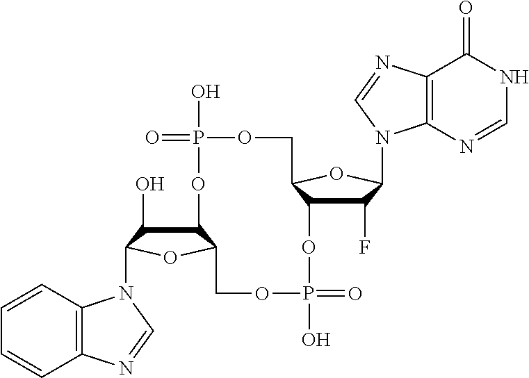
C12C(O)C(N3C4=C(C=CC=C4)N=C3)OC1COP(O)(=O)OC1C(F)C(N3C4=C(C(=O)NC=N4)N=C3)OC1COP(O)(=O)O2
